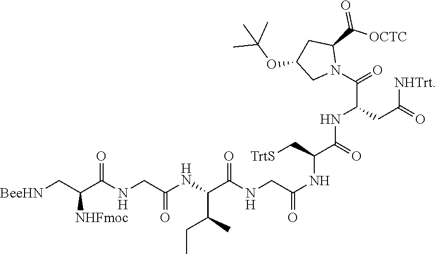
CC(OC1CC(C(=O)[OCTC])N(C(C(NC(C(C[TrtS])NC(CNC(C(NC(CNC(C(C[BeeHN])[NHFmoc])=O)=O)C(CC)C)=O)=O)=O)CC([NHTrt])=O)=O)C1)(C)C
